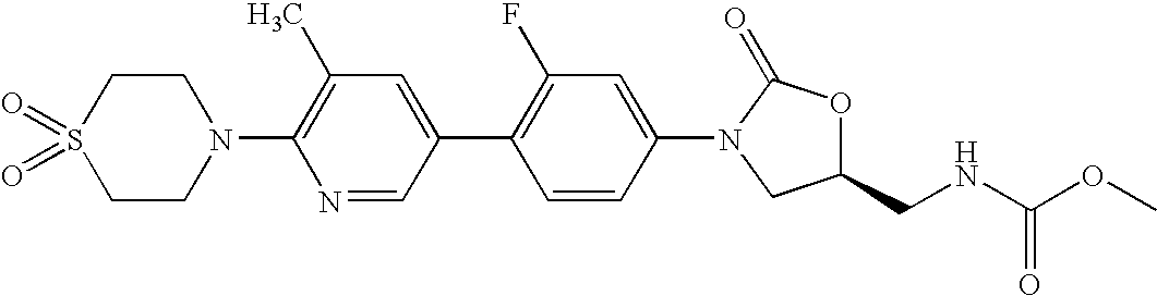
C1CN(C2=C(C)C=C(C3=C(F)C=C(N4C(=O)OC(CNC(=O)OC)C4)C=C3)C=N2)CCS1(=O)=O
